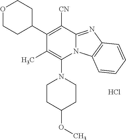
Cl.C1CC(OC)CCN1C1=C(C)C(C2CCOCC2)=C([CN])C2=NC3=C(N12)C=CC=C3
